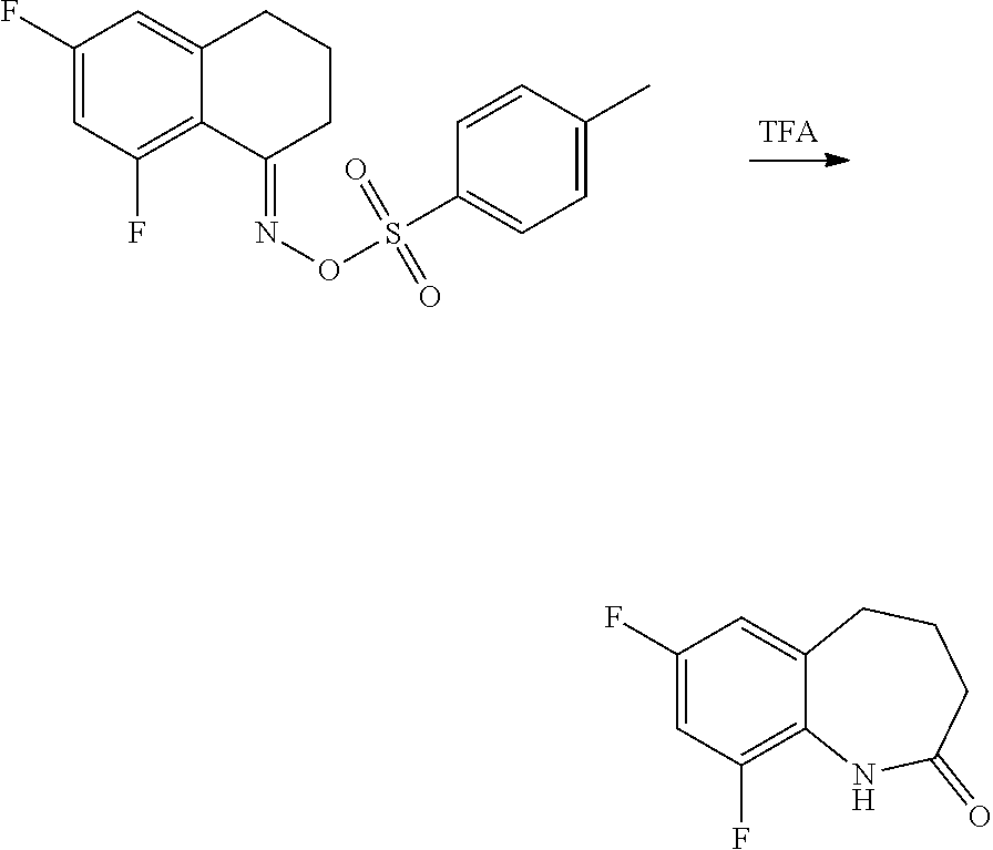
C1(F)=CC(F)=C2C(=C1)CCCC2=NOS(C1=CC=C(C)C=C1)(=O)=O.C1(F)=CC(F)=C2C(=C1)CCCC(=O)N2
